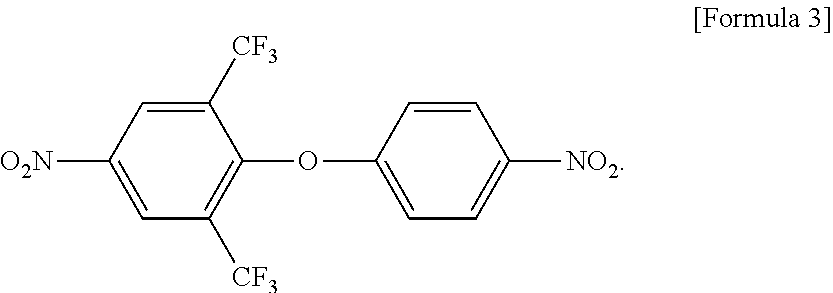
C1=C([O2N])C=C([CF3])C(OC2=CC=C([NO2])C=C2)=C1[CF3]
